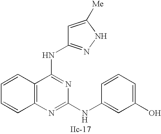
C12=C(N=C(NC3=CC(O)=CC=C3)N=C1NC1=NNC([Me])=C1)C=CC=C2
